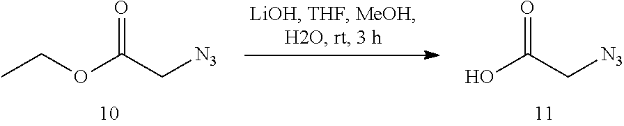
CCOC(C[N3])=O.OC(C[N3])=O
